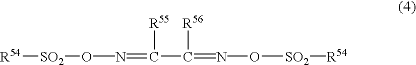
[R54][SO2]ON=C(C([R56])=NO[SO2][R54])[R55]
